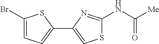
C1(Br)=CC=C(C2=CSC(NC(=O)[Me])=N2)S1
